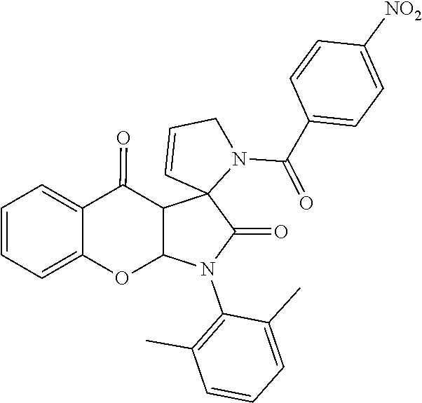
C1=CC(C(N2C3(C=CC2)C(=O)N(C2=C(C)C=CC=C2C)C2C3C(=O)C3=CC=CC=C3O2)=O)=CC=C1[NO2]
